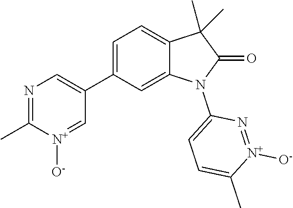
C1(C2=CN=C(C)[N+]([O-])=C2)=CC=C2C(=C1)N(C1=CC=C(C)[N+]([O-])=N1)C(=O)C2(C)C
